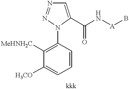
C1=CC(N2C(C(N[A]B)=O)=CN=N2)=C([MeHNH2C])C([H3CO])=C1
